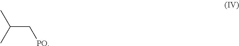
C(C[PO])(C)C
